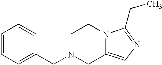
C1=CC=C(CN2CC3=CN=C(CC)N3CC2)C=C1
